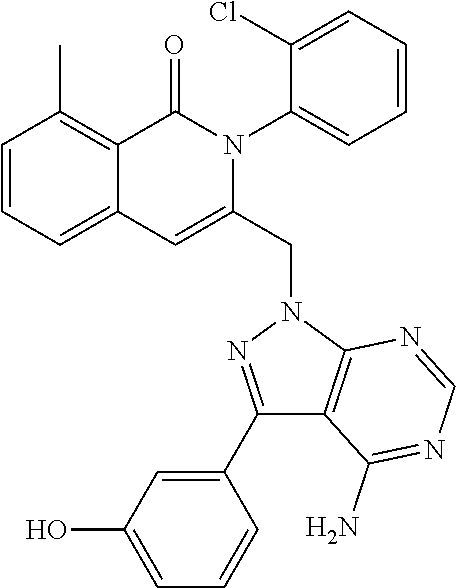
C1=CC=C2C(=C1C)C(=O)N(C1=CC=CC=C1Cl)C(CN1C3=C(C(N)=NC=N3)C(C3=CC(O)=CC=C3)=N1)=C2
